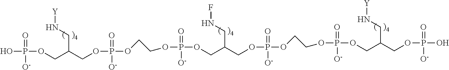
OP(OCC(COP(OCCOP(=O)([O-])OCC(COP(=O)([O-])OCCOP(=O)([O-])OCC(COP(O)(=O)[O-])CN[Y])CNF)(=O)[O-])CN[Y])(=O)[O-]
